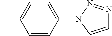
C1=CC(N2C=CN=N2)=CC=C1C
